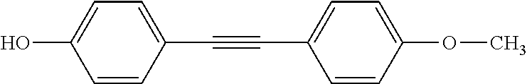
C1=CC(C#CC2=CC=C(OC)C=C2)=CC=C1O
